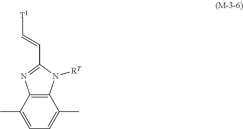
C1=C(C)C2=C(C(C)=C1)N([RT])C(C=C[T1])=N2
